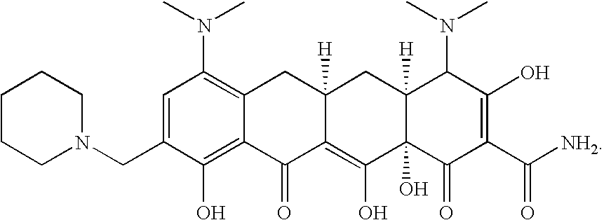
C1=C(CN2CCCCC2)C(O)=C2C(=C1N(C)C)CC1([H])C(=C(O)C3(O)C([H])(C1)C(N(C)C)C(O)=C(C([NH2])=O)C3=O)C2=O
